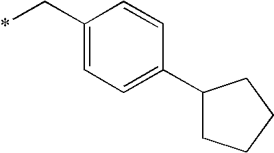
C1(C*)=CC=C(C2CCCC2)C=C1
